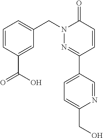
C1=CC(C(O)=O)=CC(CN2N=C(C3=CC=C(CO)N=C3)C=CC2=O)=C1
